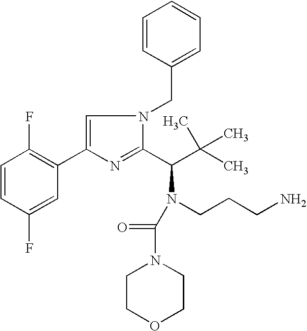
C1=CC(CN2C=C(C3=C(F)C=CC(F)=C3)N=C2C(C(C)(C)C)N(CCCN)C(N2CCOCC2)=O)=CC=C1
